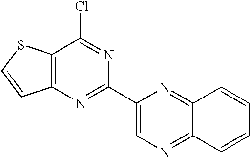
C12=C(SC=C1)C(Cl)=NC(C1=CN=C3C(=N1)C=CC=C3)=N2
